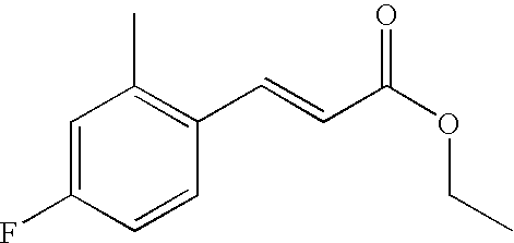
C1=C(F)C=CC(C=CC(OCC)=O)=C1C
